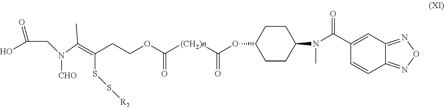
C(N(CC(O)=O)[CHO])(C)=C(CCOC([(CH2)n]C(=O)OC1CCC(N(C)C(C2=CC3=NON=C3C=C2)=O)CC1)=O)SS[R2]
